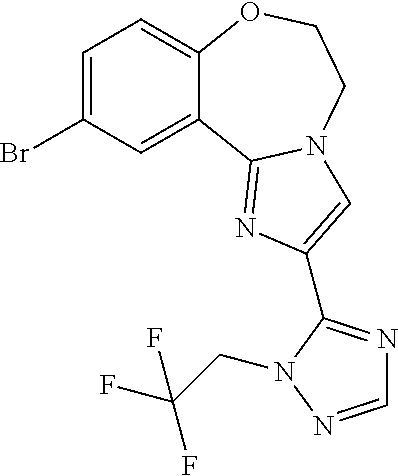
C1=C(Br)C=C2C(=C1)OCCN1C2=NC(C2=NC=NN2CC(F)(F)F)=C1
